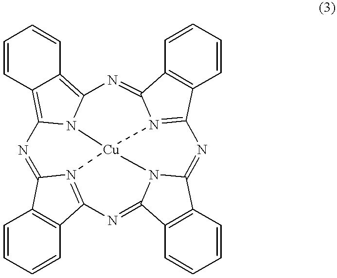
C1=CC2=C3N4C(=C2C=C1)N=C1C2=C(C=CC=C2)C2=N1[Cu]41N4=C(C5=C(C=CC=C5)C4=N3)N=C3C4=C(C=CC=C4)C(=N2)N13
